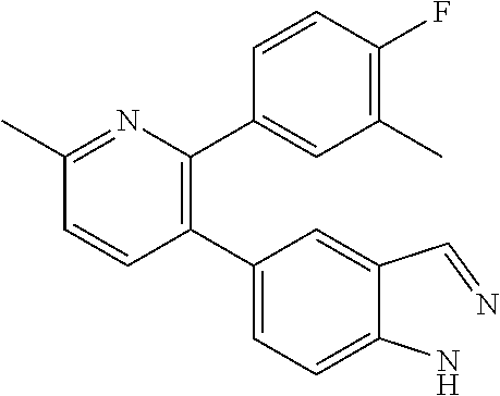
C1(C2=CC=C(N)C(C=N)=C2)=C(C2=CC(C)=C(F)C=C2)N=C(C)C=C1
